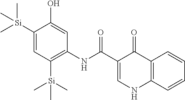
C[Si](C)(C1=C(NC(C2=CNC3=C(C=CC=C3)C2=O)=O)C=C(O)C([Si](C)(C)C)=C1)C
